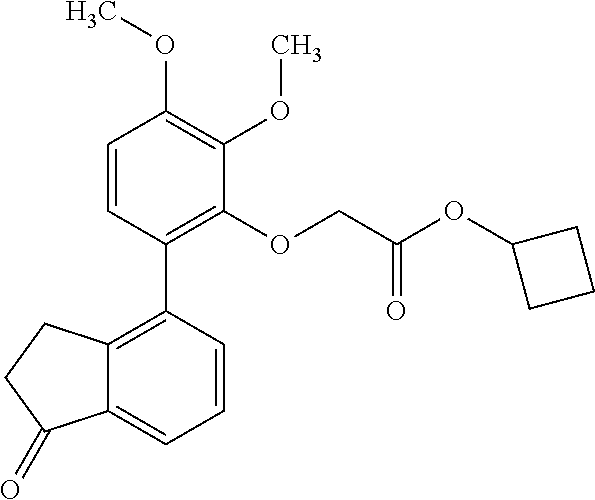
C12=C(C3=C(OCC(OC4CCC4)=O)C(OC)=C(OC)C=C3)C=CC=C1C(=O)CC2
